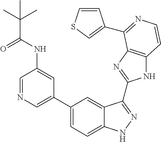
C1(C2=CN=CC(NC(=O)C(C)(C)C)=C2)=CC=C2C(=C1)C(C1=NC3=C(N1)C=CN=C3C1=CSC=C1)=NN2
